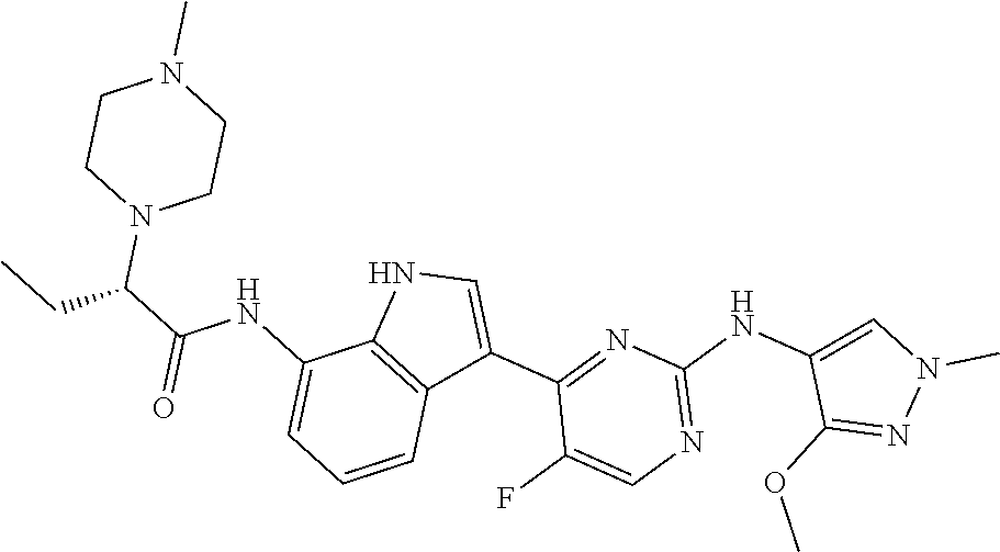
N1=C(NC2=CN(C)N=C2OC)N=C(C2=CNC3=C2C=CC=C3NC(C(N2CCN(C)CC2)CC)=O)C(F)=C1
